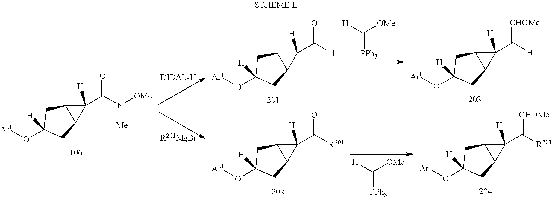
[R201MgBr].C1([H])(C([H])=O)C2C1CC([H])(O[Ar1])C2.C1([H])(C([R201])=O)C2C1CC([H])(O[Ar1])C2.[H]C([OMe])=[PPh3].[H]C([OMe])=[PPh3].C1([H])(C([H])=[CHOMe])C2C1CC([H])(O[Ar1])C2.C1([H])(C([R201])=[CHOMe])C2C1CC([H])(O[Ar1])C2.C1([H])(C(N([OMe])[Me])=O)C2C1CC([H])(O[Ar1])C2
